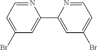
N1=CC=C(Br)C=C1C1=CC(Br)=CC=N1
